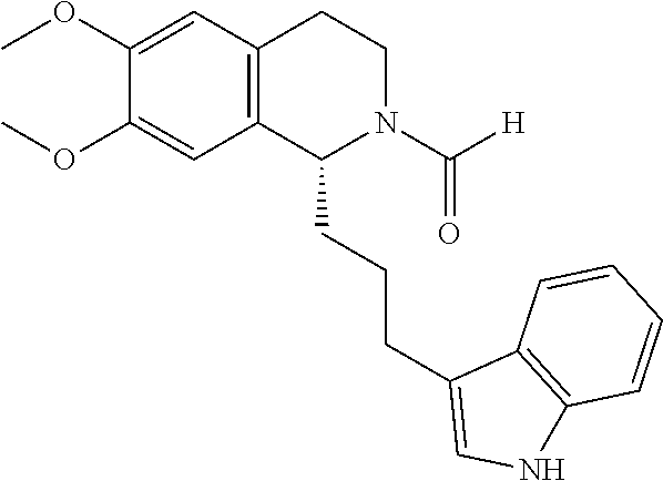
C1(OC)=CC2=C(C=C1OC)C(CCCC1=CNC3=C1C=CC=C3)N(C([H])=O)CC2
